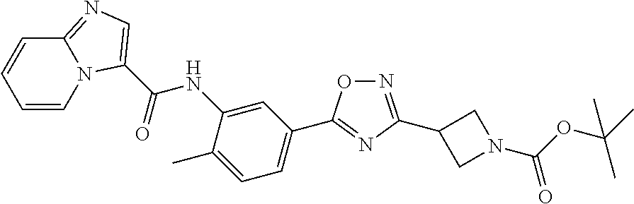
N1=C(C2CN(C(OC(C)(C)C)=O)C2)N=C(C2=CC=C(C)C(NC(=O)C3=CN=C4N3C=CC=C4)=C2)O1
